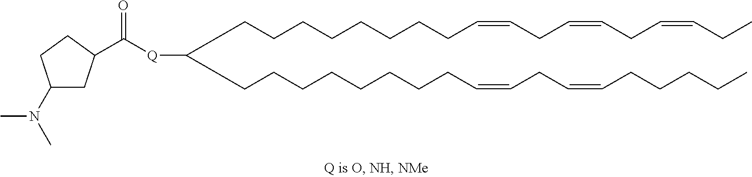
C(CCCCCCCC=CCC=CCCCCC)C(CCCCCCCCC=CCC=CCC=CCC)[Q]C(=O)C1CC(N(C)C)CC1
